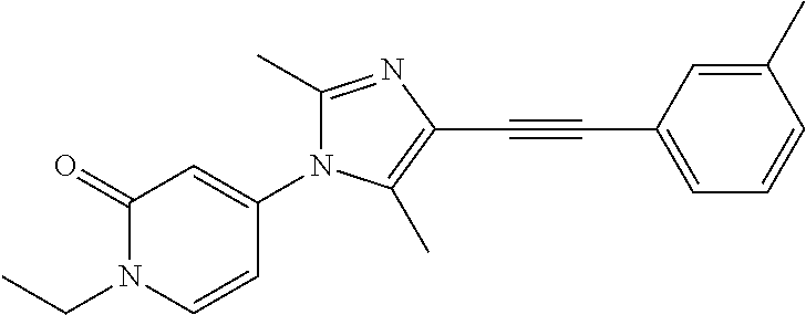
C1(=O)N(CC)C=CC(N2C(C)=NC(C#CC3=CC=CC(C)=C3)=C2C)=C1
